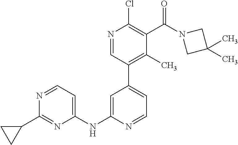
N1=CC(C2=CC=NC(NC3=CC=NC(C4CC4)=N3)=C2)=C(C)C(C(N2CC(C)(C)C2)=O)=C1Cl
